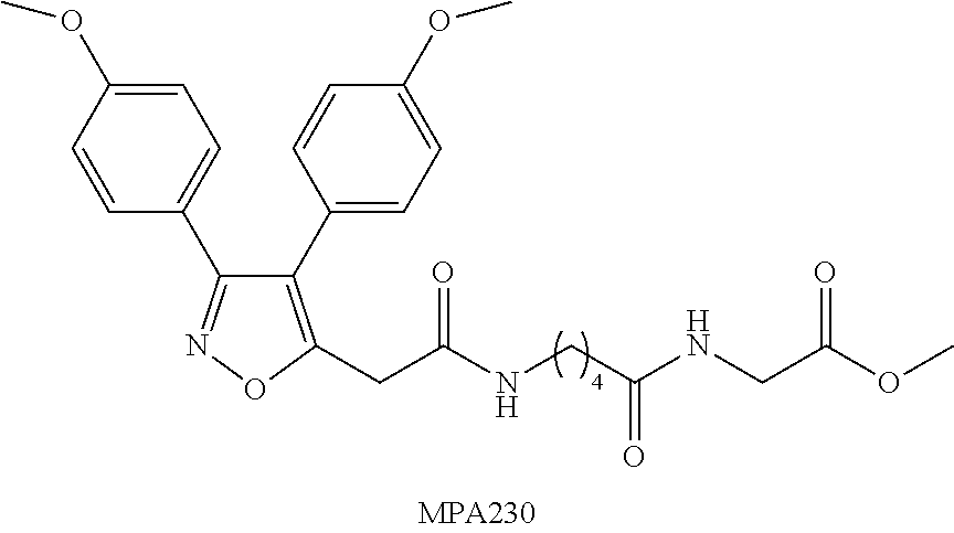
C1=CC(OC)=CC=C1C1=NOC(CC(NCC(NCC(OC)=O)=O)=O)=C1C1=CC=C(OC)C=C1
